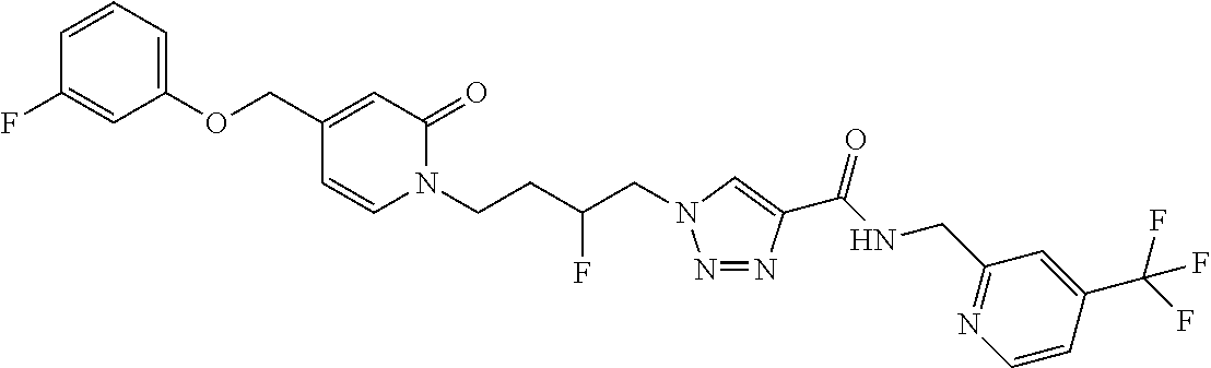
N1=NC(C(NCC2=NC=CC(C(F)(F)F)=C2)=O)=CN1CC(CCN1C(=O)C=C(COC2=CC=CC(F)=C2)C=C1)F
